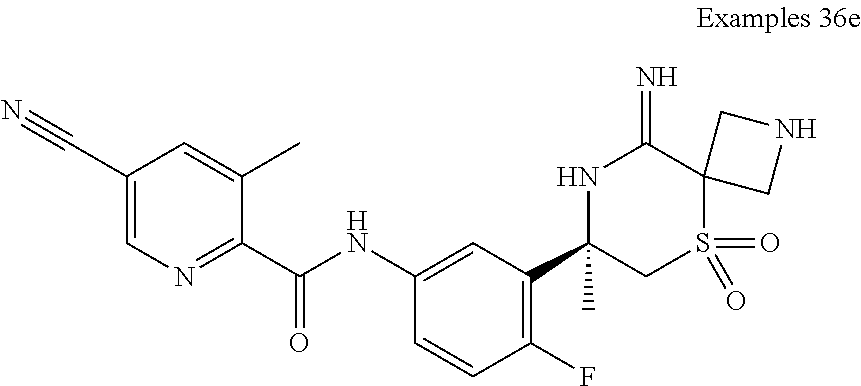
C1(NC(C2=NC=C(C#N)C=C2C)=O)=CC(C2(C)CS(=O)(=O)C3(C(=N)N2)CNC3)=C(F)C=C1
